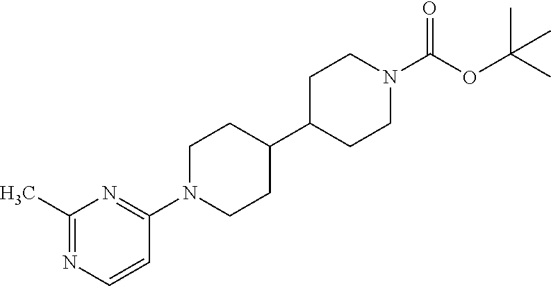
C1(C)=NC=CC(N2CCC(C3CCN(C(OC(C)(C)C)=O)CC3)CC2)=N1
